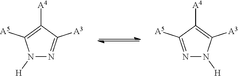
N1([H])N=C([A3])C([A4])=C1[A5].N1([H])N=C([A5])C([A4])=C1[A3]
